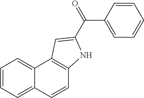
C1=CC2=CC=CC=C2C2=C1NC(C(=O)C1=CC=CC=C1)=C2
